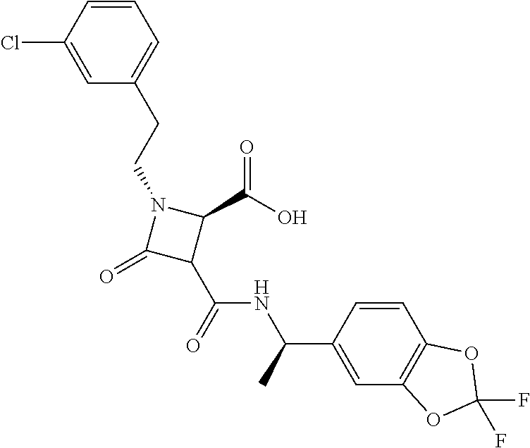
N1(CCC2=CC=CC(Cl)=C2)C(=O)C(C(=O)NC(C)C2=CC3=C(C=C2)OC(F)(F)O3)C1C(=O)O
